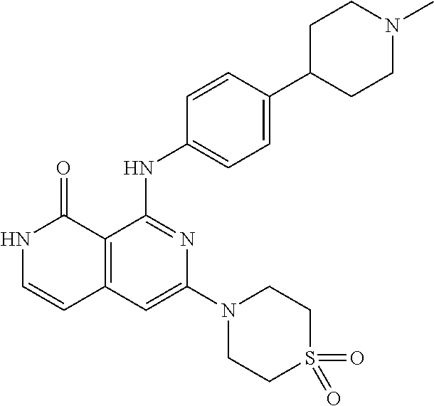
C1=CC(NC2=NC(N3CCS(=O)(=O)CC3)=CC3=C2C(=O)NC=C3)=CC=C1C1CCN(C)CC1
